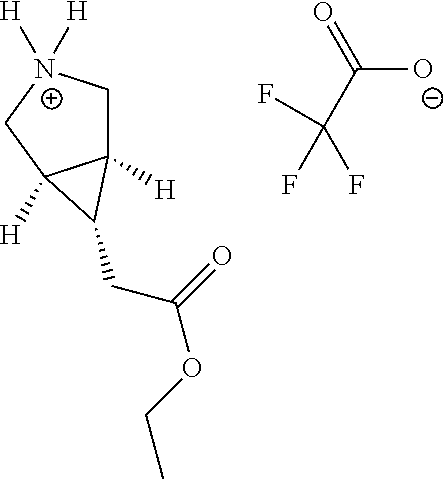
C12([H])C[N+]([H])([H])CC1([H])C2CC(=O)OCC.C(=O)(C(F)(F)F)[O-]
